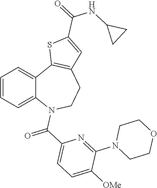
C1=CC=C2C(=C1)C1=C(CCN2C(C2=CC=C([OMe])C(N3CCOCC3)=N2)=O)C=C(C(NC2CC2)=O)S1
